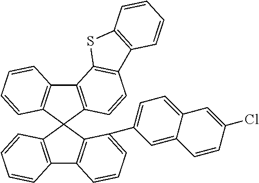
C12=C(C=CC=C1)C1(C3=C2C=CC=C3C2=CC=C3C(=C2)C=CC(Cl)=C3)C2=C(C3=C1C=CC1=C3SC3=C1C=CC=C3)C=CC=C2
